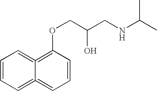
C1=CC=C2=CC=CC(OCC(CNC(C)C)O)=C2=C1
